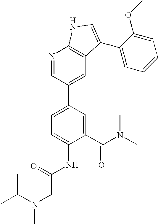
C1(C(N(C)C)=O)=CC(C2=CC3=C(N=C2)NC=C3C2=CC=CC=C2OC)=CC=C1NC(=O)CN(C(C)C)C
